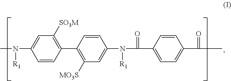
C1=CC(C2=C([MO3S])C=C(N(C(=O)C3=CC=C(C(=O)C)C=C3)[R1])C=C2)=C([SO3M])C=C1N(C)[R1]
